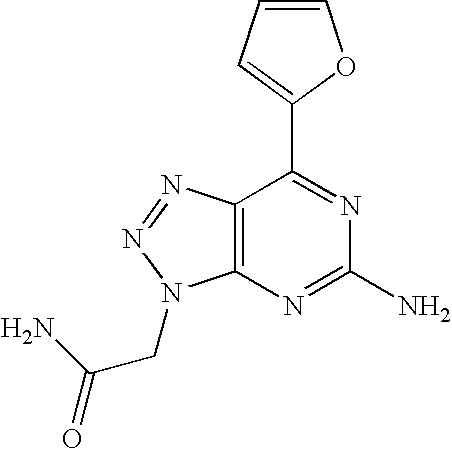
C1=CC=C(C2=NC(N)=NC3=C2N=NN3CC(N)=O)O1
